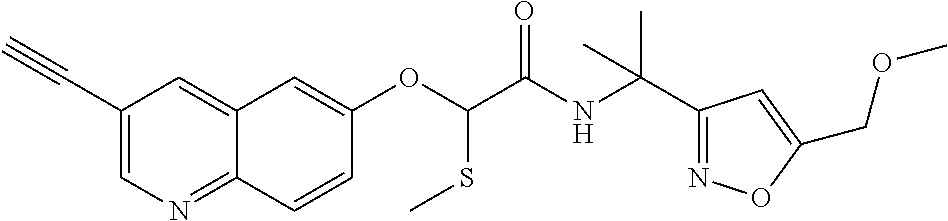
C1(C#C)=CN=C2C(=C1)C=C(OC(SC)C(=O)NC(C1=NOC(COC)=C1)(C)C)C=C2
